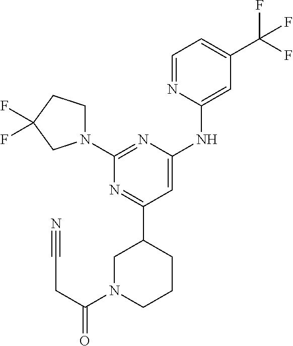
N1=C(C2CN(C(CC#N)=O)CCC2)C=C(NC2=CC(C(F)(F)F)=CC=N2)N=C1N1CCC(F)(F)C1
